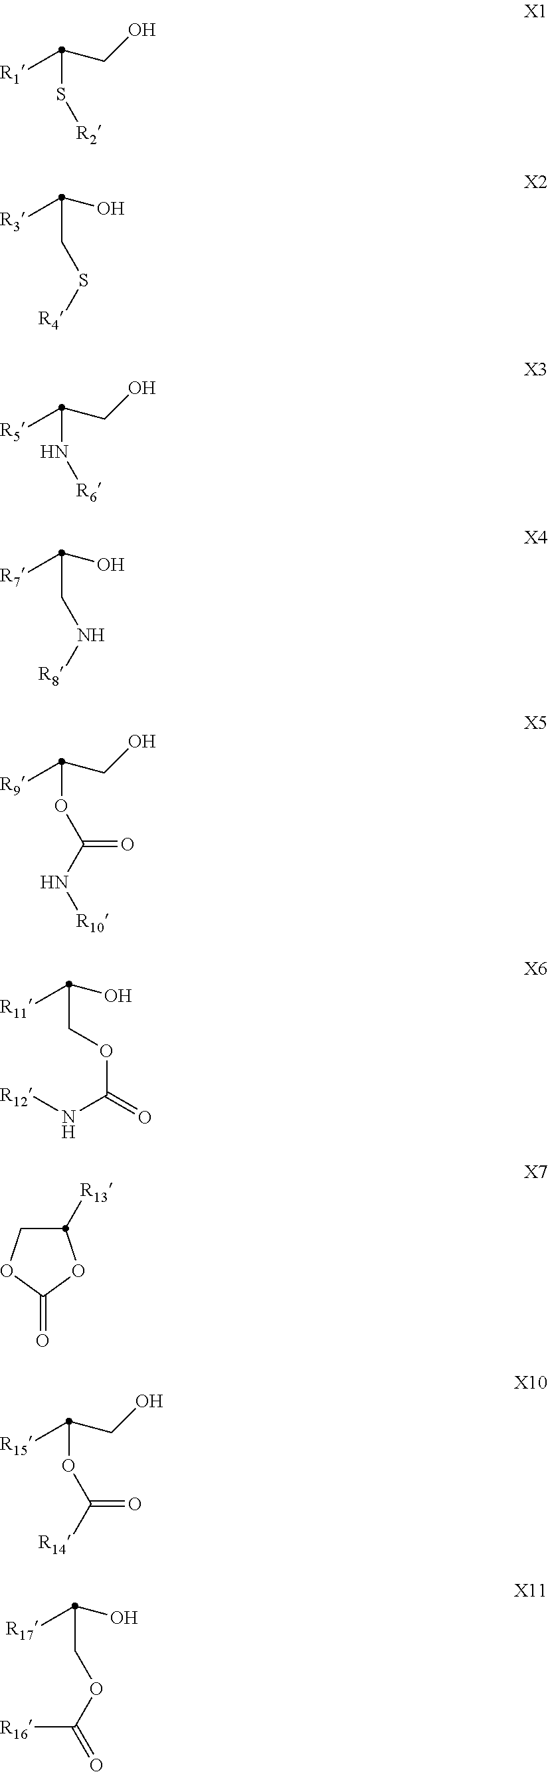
[R1]C(CO)S[R2].[R3]C(O)CS[R4].[R5]C(CO)N[R6].[R7]C(O)CN[R8].[R9]C(CO)OC(N[R10])=O.[R11]C(O)COC(=O)N[R12].C1OC(=O)OC1[R13].[R15]C(CO)OC([R14])=O.[R17]C(O)COC(=O)[R16]
